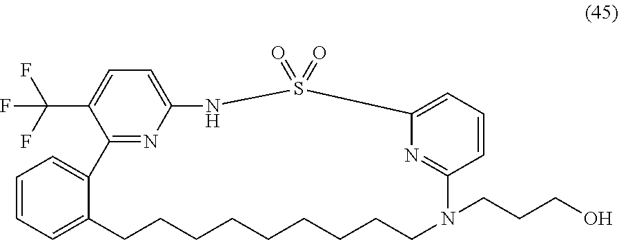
C12=NC(=CC=C1C(F)(F)F)NS(=O)(=O)C1=CC=CC(=N1)N(CCCO)CCCCCCCCCC1=CC=CC=C21
